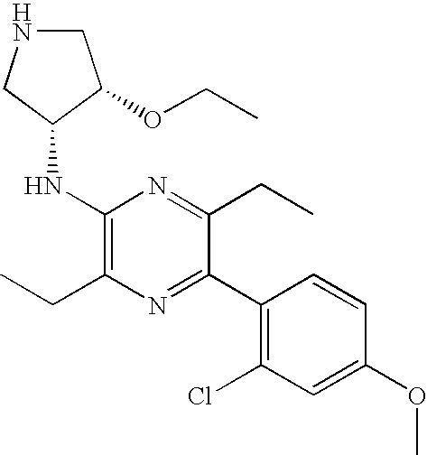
C1NCC(NC2=C(CC)N=C(C3=C(Cl)C=C(OC)C=C3)C(CC)=N2)C1OCC
